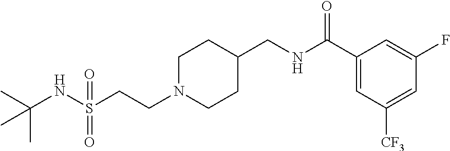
C(CN1CCC(CNC(C2=CC([CF3])=CC(F)=C2)=O)CC1)S(NC(C)(C)C)(=O)=O
